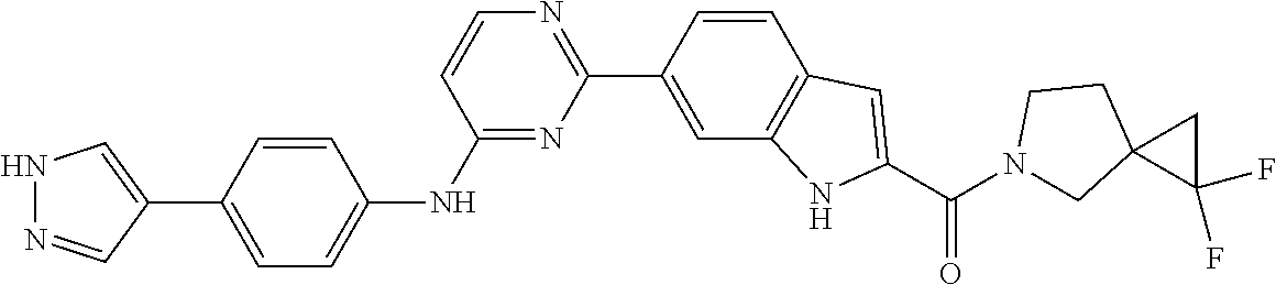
N1N=CC(C2=CC=C(NC3=NC(C4=CC5=C(C=C4)C=C(C(N4CC6(CC4)C(F)(F)C6)=O)N5)=NC=C3)C=C2)=C1
